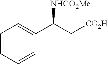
C1=CC=CC(C(C[CO2H])[NHCO2Me])=C1
